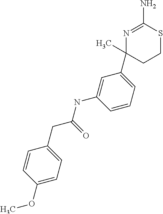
N1=C(N)SCCC1(C1=CC=CC(NC(=O)CC2=CC=C(OC)C=C2)=C1)C
